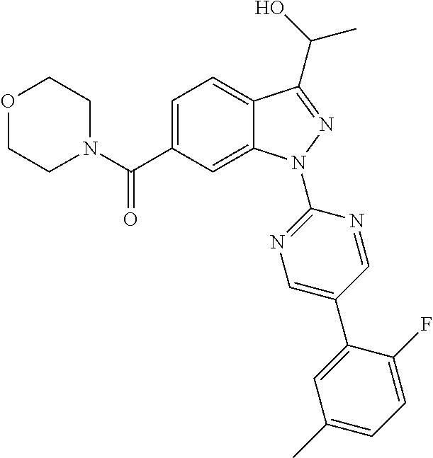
C12=CC=C(C(N3CCOCC3)=O)C=C1N(C1=NC=C(C3=CC(C)=CC=C3F)C=N1)N=C2C(C)O
